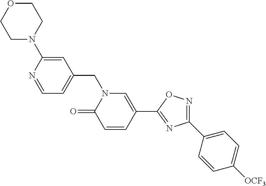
C1=NC(N2CCOCC2)=CC(CN2C(=O)C=CC(C3=NC(C4=CC=C([OCF3])C=C4)=NO3)=C2)=C1
